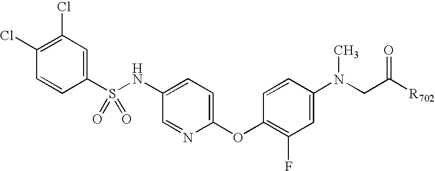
C1(Cl)=C(Cl)C=C(S(NC2=CC=C(OC3=C(F)C=C(N(CC([R702])=O)C)C=C3)N=C2)(=O)=O)C=C1
